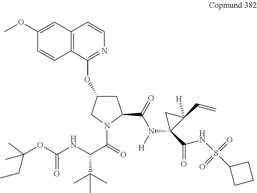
C12=C(C(OC3CC(C(=O)N([H])C4(C(=O)NS(=O)(=O)C5CCC5)C(C=C)([H])C4)N(C(=O)C(NC(=O)OC(CC)(C)C)C(C)(C)C)C3)=NC=C1)C=CC(OC)=C2
